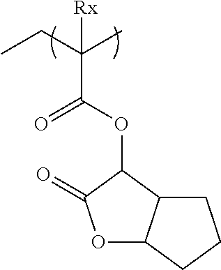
CCC(C)([Rx])C(=O)OC1C(=O)OC2C1CCC2
